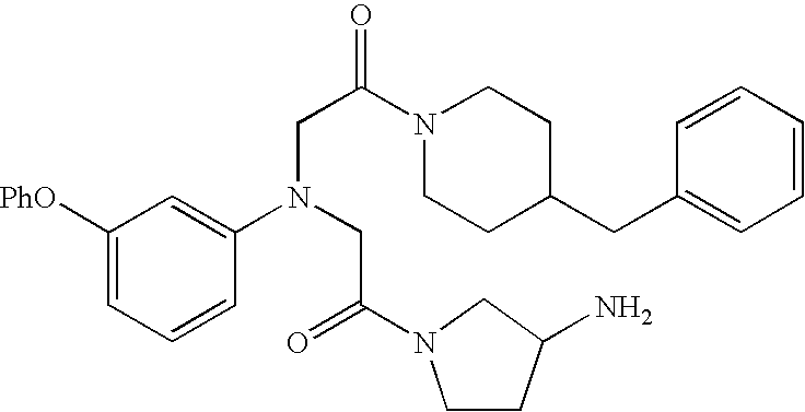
C1([PhO])=CC=CC(N(CC(=O)N2CCC(N)C2)CC(N2CCC(CC3=CC=CC=C3)CC2)=O)=C1
